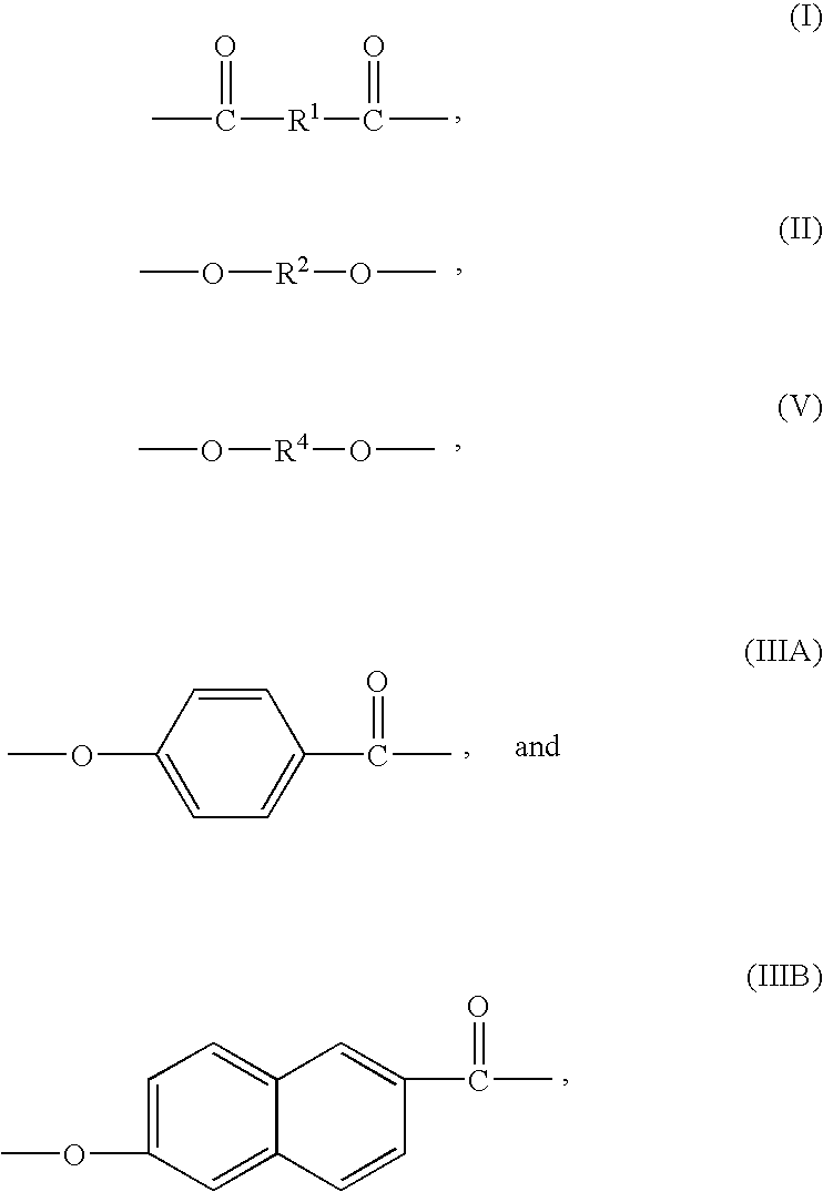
CC(=O)[R1]C(=O)C.CO[R2]OC.CO[R4]OC.COC1=CC=C(C(=O)C)C=C1.COC1=CC=C2C(=C1)C=CC(C(=O)C)=C2
